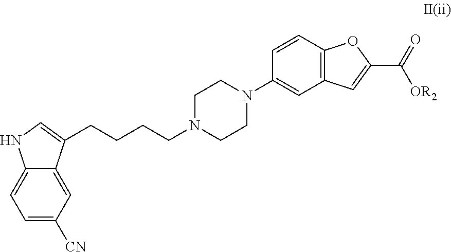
C12=CC=C([CN])C=C1C(CCCCN1CCN(C3=CC4=C(C=C3)OC(C(=O)[OR2])=C4)CC1)=CN2
